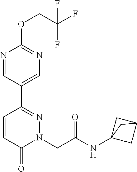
O(C1=NC=C(C2=NN(CC(NC34CC(C3)C4)=O)C(=O)C=C2)C=N1)CC(F)(F)F
